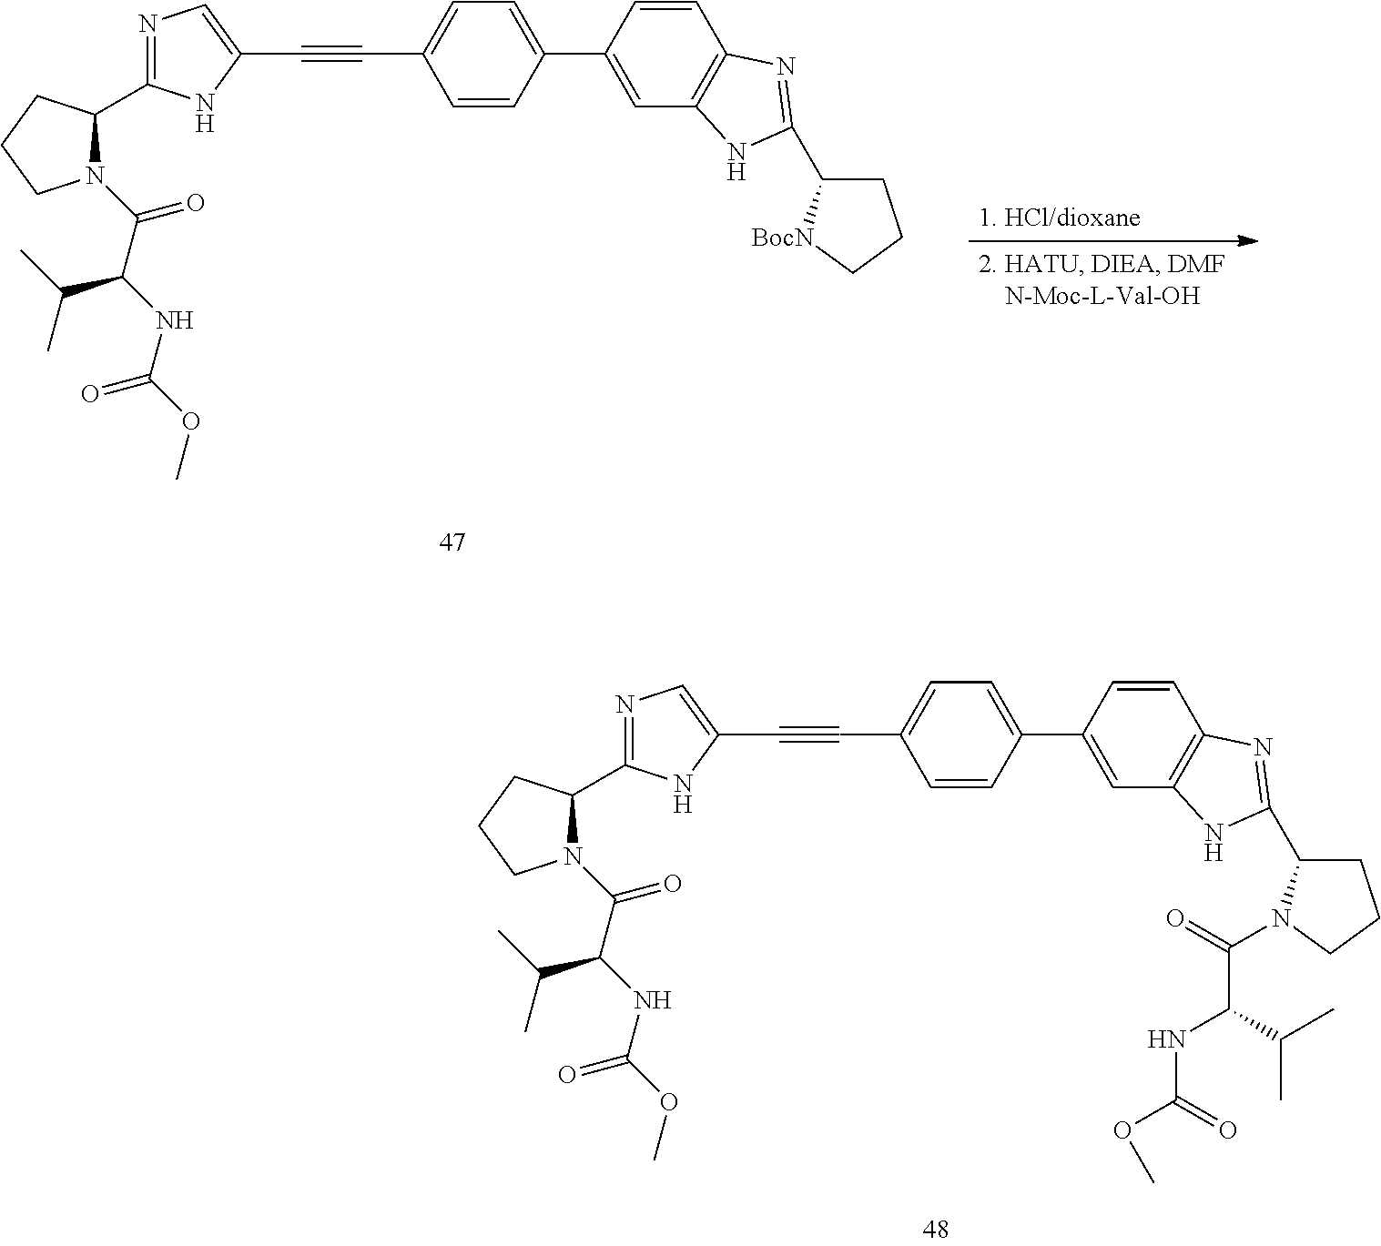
C1=CC(C2=CC=C(C#CC3=CN=C(C4N(C(C(NC(OC)=O)C(C)C)=O)CCC4)N3)C=C2)=CC2=C1N=C(C1CCC[BocN]1)N2.C1=CC(C2=CC=C(C#CC3=CN=C(C4N(C(C(NC(OC)=O)C(C)C)=O)CCC4)N3)C=C2)=CC2=C1N=C(C1CCCN1C(=O)C(C(C)C)NC(OC)=O)N2
